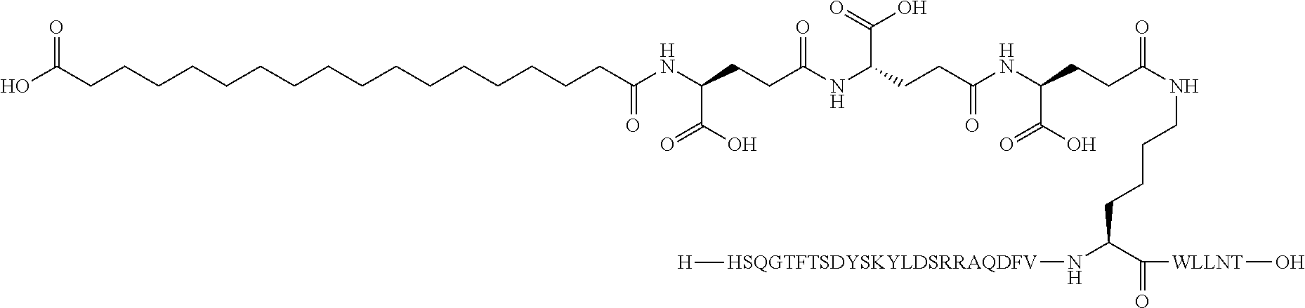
C(CCCC(N[HSQGTFTSDYSKYLDSRRAQDFV][H])C(=O)[WLLNT]O)NC(CCC(NC(CCC(NC(CCC(NC(CCCCCCCCCCCCCCCCC(O)=O)=O)C(O)=O)=O)C(O)=O)=O)C(O)=O)=O
